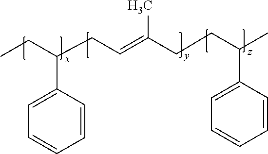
CCC(CC=C(CCC(C)C1=CC=CC=C1)C)C1=CC=CC=C1
